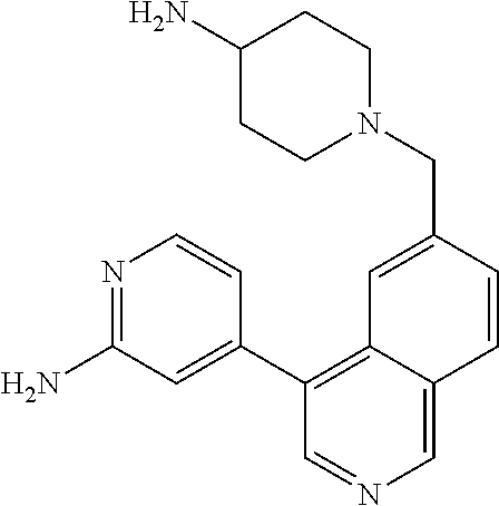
C1(C2=CC(N)=NC=C2)=C2C(=CN=C1)C=CC(CN1CCC(N)CC1)=C2
